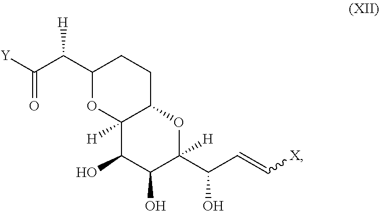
C1(C(C([Y])=O)[H])OC2([H])C(CC1)OC(C(C=C[X])O)([H])C(O)C2O
